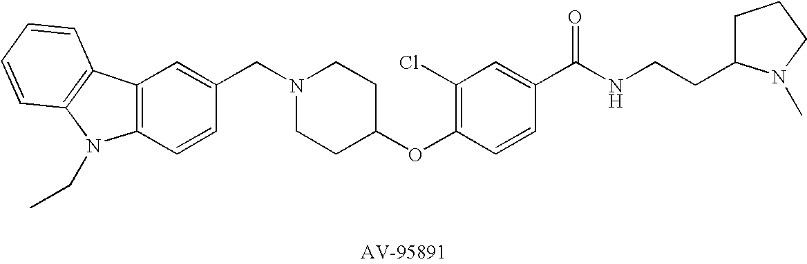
C1(CN2CCC(OC3=C(Cl)C=C(C(NCCC4CCCN4C)=O)C=C3)CC2)=CC2=C(C=C1)N(CC)C1=C2C=CC=C1
